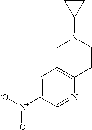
C1=C([N+]([-O])=O)C=NC2=C1CN(C1CC1)CC2
